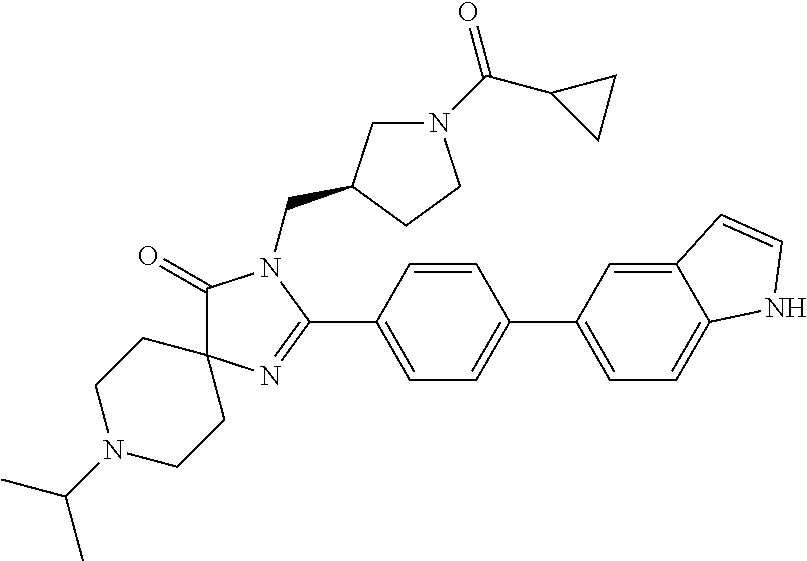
C1(=O)C2(N=C(C3=CC=C(C4=CC=C5C(=C4)C=CN5)C=C3)N1CC1CN(C(C3CC3)=O)CC1)CCN(C(C)C)CC2
